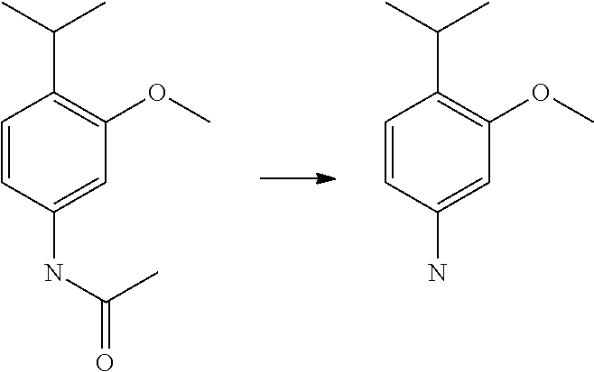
C1=CC(NC(C)=O)=CC(OC)=C1C(C)C.C1=CC(N)=CC(OC)=C1C(C)C
